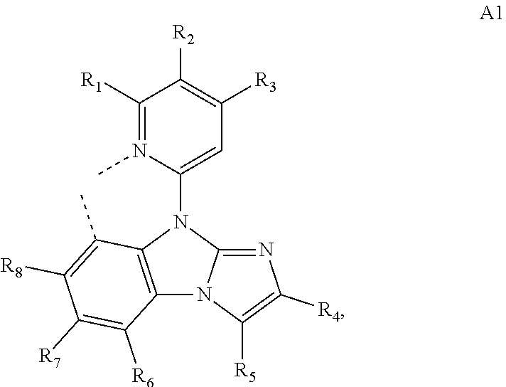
C12=C(N(C3=CC([R3])=C([R2])C([R1])=N3C)C3=NC([R4])=C([R5])N13)C(C)=C([R8])C([R7])=C2[R6]
